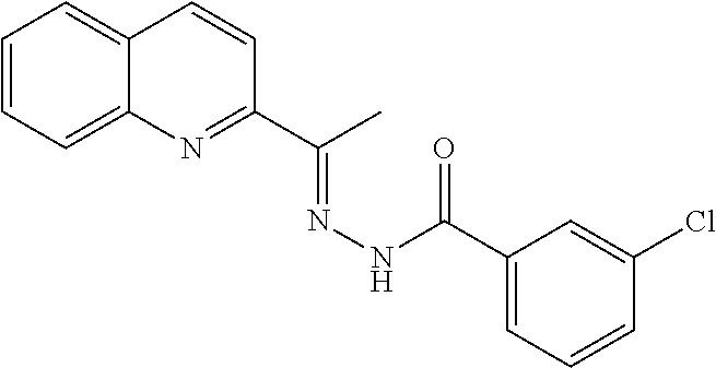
C12=CC=CC=C1N=C(C(C)=NNC(=O)C1=CC=CC(Cl)=C1)C=C2
